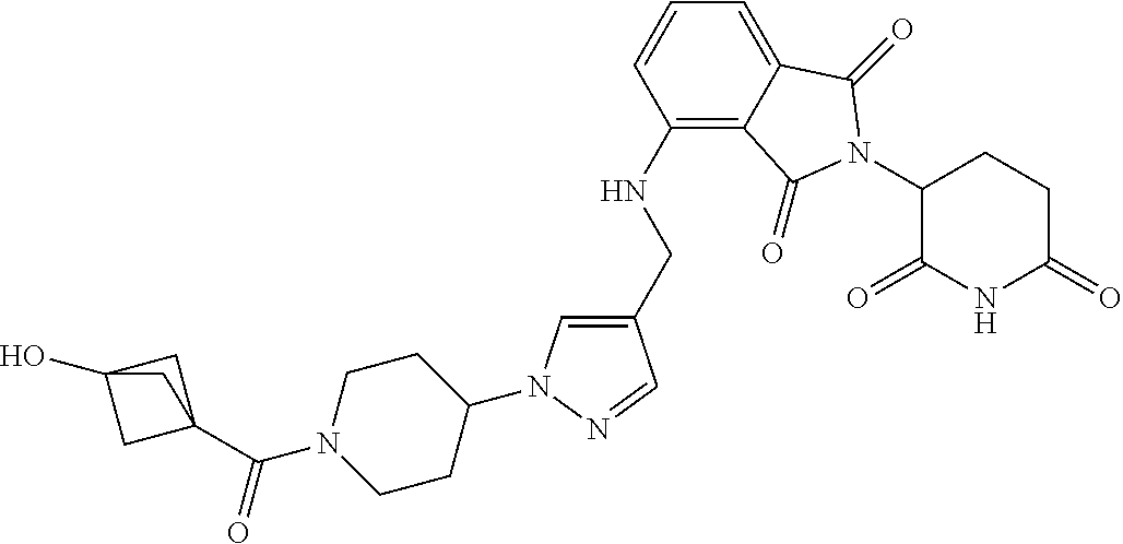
C1(CNC2=C3C(=CC=C2)C(=O)N(C2C(=O)NC(=O)CC2)C3=O)=CN(C2CCN(C(=O)C34CC(O)(C3)C4)CC2)N=C1
